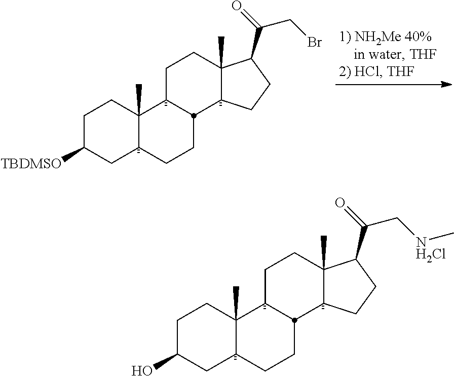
C1C(O)CC2C(C)(C1)C1CCC3(C)C(C(=O)C[NH2Cl]C)CCC3C1CC2.C1C([TBDMSO])CC2C(C)(C1)C1CCC3(C)C(C(=O)CBr)CCC3C1CC2
